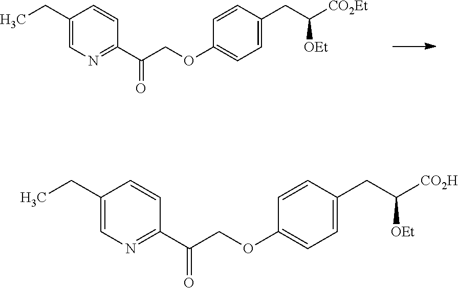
C1=CC(CC([CO2Et])[OEt])=CC=C1OCC(C1=NC=C(CC)C=C1)=O.C1=CC(CC([CO2H])[OEt])=CC=C1OCC(C1=NC=C(CC)C=C1)=O
